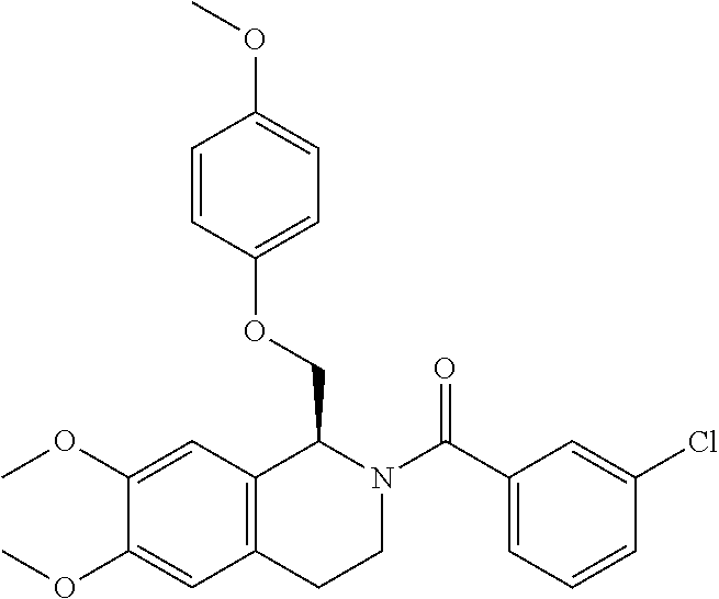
C1(C(N2CCC3=C(C2COC2=CC=C(OC)C=C2)C=C(OC)C(OC)=C3)=O)=CC=CC(Cl)=C1
